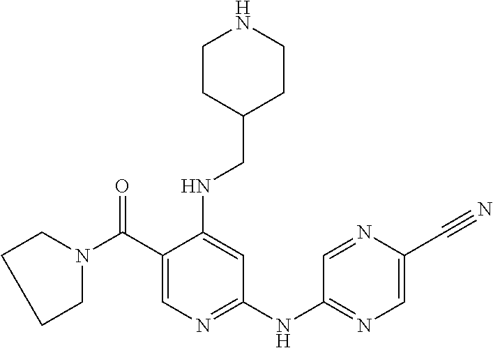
C1(C(N2CCCC2)=O)=CN=C(NC2=NC=C(C#N)N=C2)C=C1NCC1CCNCC1
